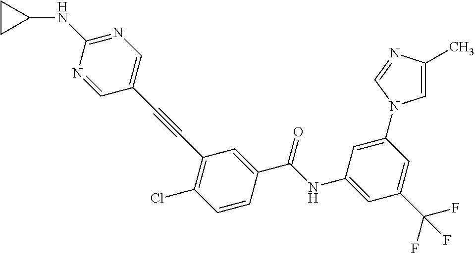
C(C1=CC(C#CC2=CN=C(NC3CC3)N=C2)=C(Cl)C=C1)(NC1=CC(C(F)(F)F)=CC(N2C=C(C)N=C2)=C1)=O
